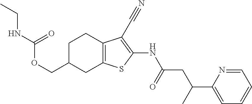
C(C1CC2=C(CC1)C(C#N)=C(NC(CC(C1=CC=CC=N1)C)=O)S2)OC(=O)NCC
